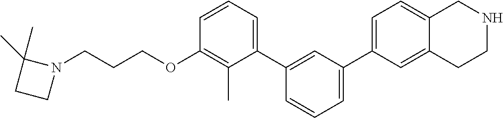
C1(OCCCN2C(C)(C)CC2)=C(C)C(C2=CC(C3=CC=C4C(=C3)CCNC4)=CC=C2)=CC=C1
